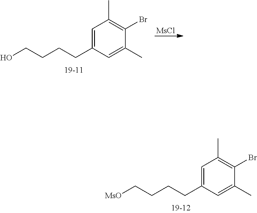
C1=C(CCCCO)C=C(C)C(Br)=C1C.[MsCl].C1=C(CCCC[MsO])C=C(C)C(Br)=C1C
